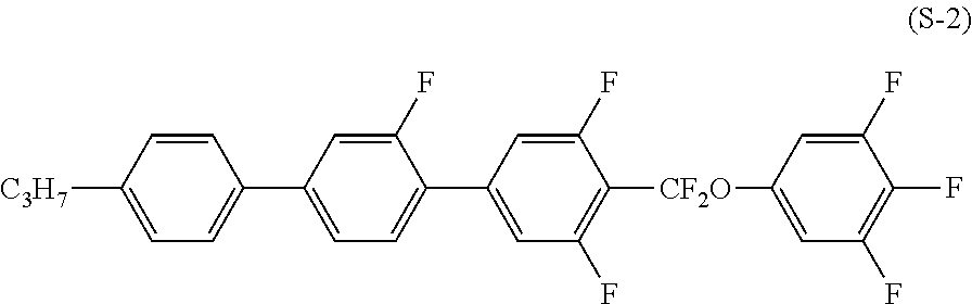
C1(F)=CC(C2=CC=C([C3H7])C=C2)=CC=C1C1=CC(F)=C([CF2O]C2=CC(F)=C(F)C(F)=C2)C(F)=C1
